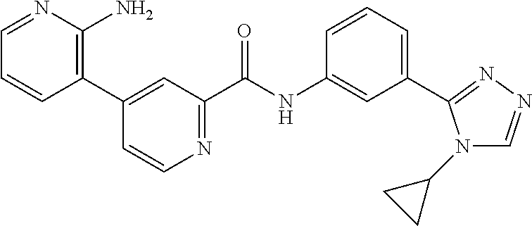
C1(C2=C(N)N=CC=C2)=CC(C(NC2=CC(C3=NN=CN3C3CC3)=CC=C2)=O)=NC=C1
